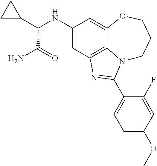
C1(NC(C2CC2)C(N)=O)=CC2=C3C(=C1)OCCCN3C(C1=CC=C(OC)C=C1F)=N2
